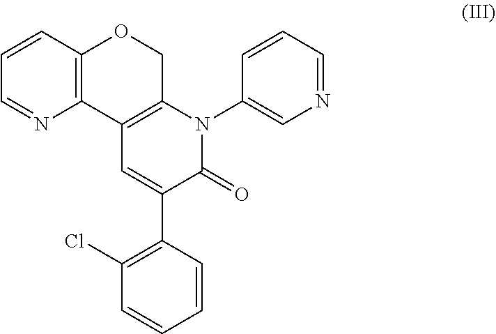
C12=C(OCC3=C1C=C(C1=C(Cl)C=CC=C1)C(=O)N3C1=CN=CC=C1)C=CC=N2
